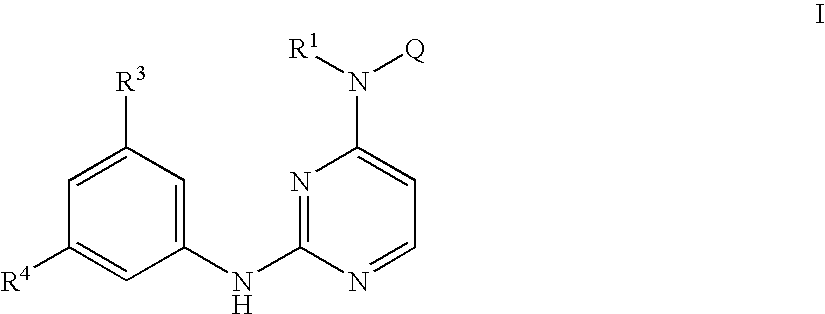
C1([R3])=CC([R4])=CC(NC2=NC(N([R1])[Q])=CC=N2)=C1
